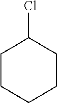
C1CCCCC1Cl
